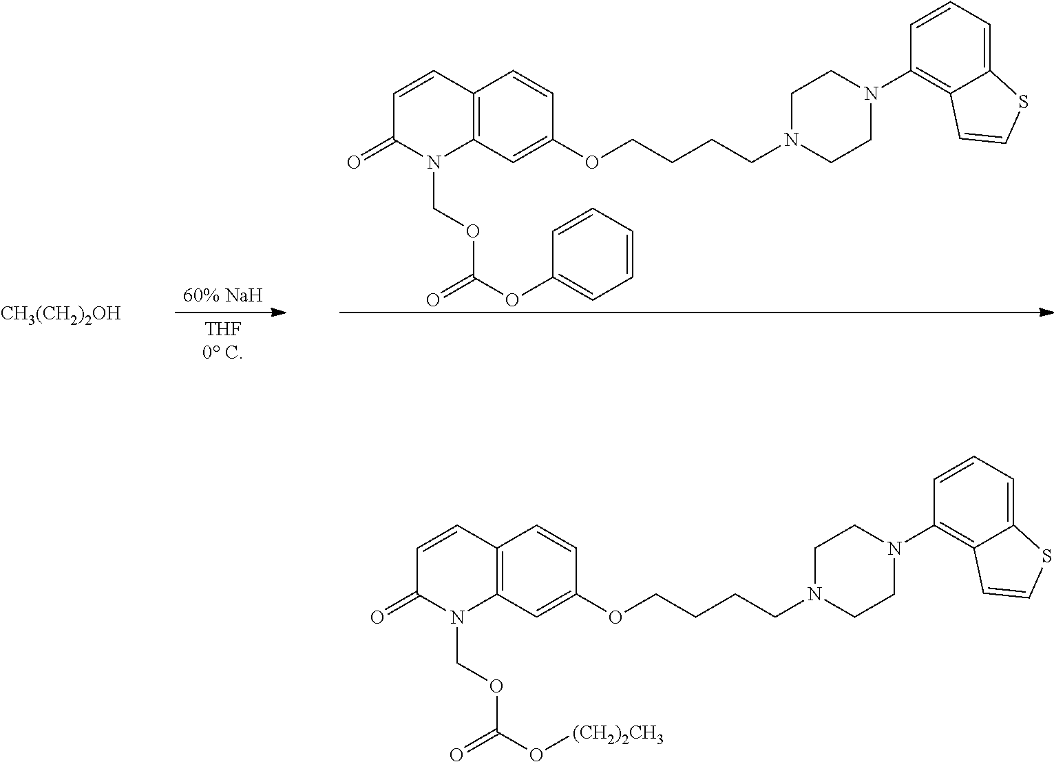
C12=C(C=C(OCCCCN3CCN(C4=C5C(=CC=C4)SC=C5)CC3)C=C1)N(COC(O[(CH2)2CH3])=O)C(=O)C=C2.C12=C(C=C(OCCCCN3CCN(C4=C5C(=CC=C4)SC=C5)CC3)C=C1)N(COC(OC1=CC=CC=C1)=O)C(=O)C=C2.[CH3(CH2)2OH]
